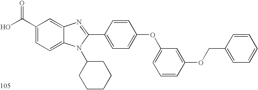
OC(C1=CC=C2C(=C1)N=C(C1=CC=C(OC3=CC=CC(OCC4=CC=CC=C4)=C3)C=C1)N2C1CCCCC1)=O
